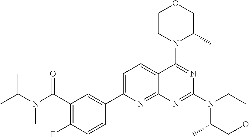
C1(C(=O)N(C(C)C)C)=C(F)C=CC(C2=CC=C3C(=N2)N=C(N2C(C)COCC2)N=C3N2C(C)COCC2)=C1
